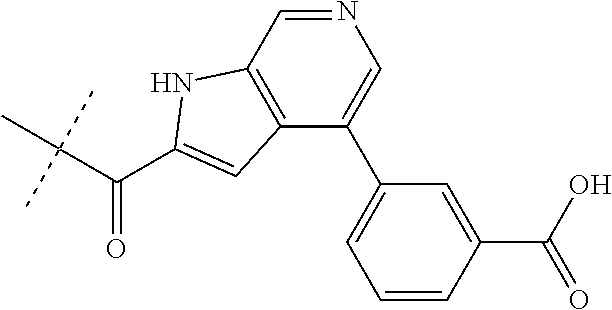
C(C(C)(C)C)(=O)C1=CC2=C(N1)C=NC=C2C1=CC=CC(C(=O)O)=C1
